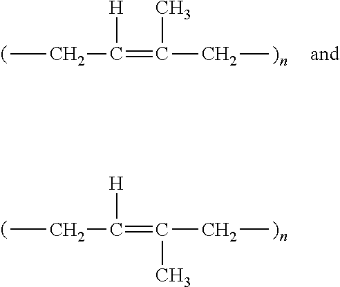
CCC(=C(CC)C)[H].CCC(=C(CC)C)[H]
